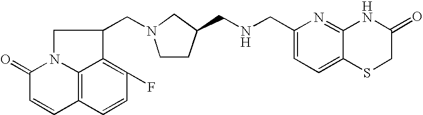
C12=C3C=CC(F)=C1C(CN1CCC(CNCC4=CC=C5C(=N4)NC(=O)CS5)C1)CN2C(=O)C=C3
